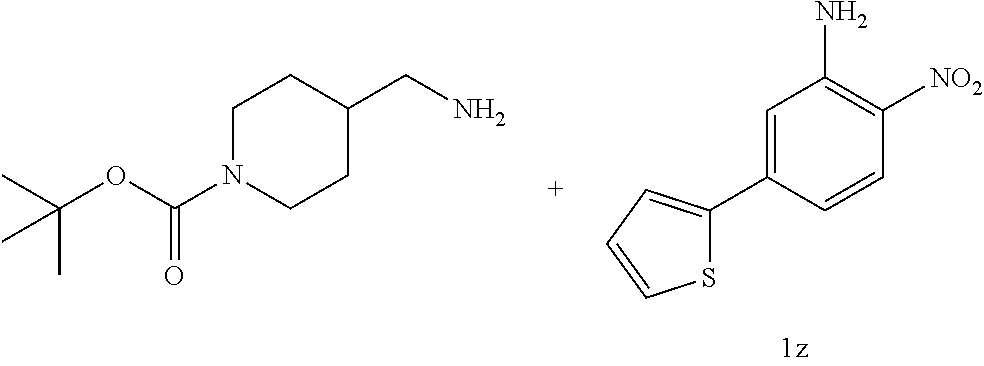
NC1=C([NO2])C=CC(C2=CC=CS2)=C1.C1(CN)CCN(C(OC(C)(C)C)=O)CC1
